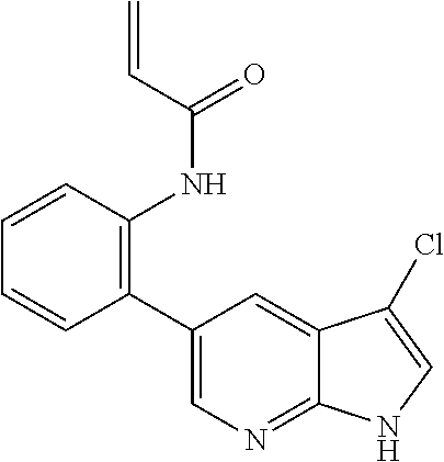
C1=CC(C2=CN=C3C(=C2)C(Cl)=CN3)=C(NC(C=C)=O)C=C1
